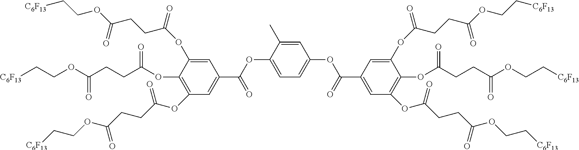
C1=C(OC(CCC(OCC[C6F13])=O)=O)C(OC(CCC(OCC[C6F13])=O)=O)=C(OC(CCC(OCC[C6F13])=O)=O)C=C1C(OC1=CC=C(OC(C2=CC(OC(CCC(OCC[C6F13])=O)=O)=C(OC(CCC(OCC[C6F13])=O)=O)C(OC(CCC(OCC[C6F13])=O)=O)=C2)=O)C=C1C)=O
